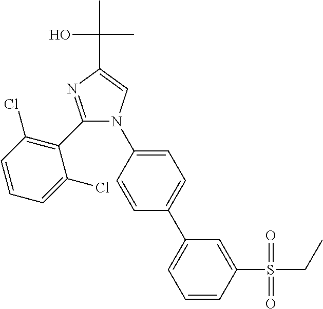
C1=CC(S(=O)(=O)CC)=CC(C2=CC=C(N3C(C4=C(Cl)C=CC=C4Cl)=NC(C(O)(C)C)=C3)C=C2)=C1
